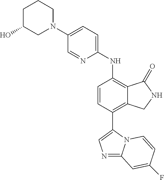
N1(C2=CC=C(NC3=C4C(=C(C5=CN=C6N5C=CC(F)=C6)C=C3)CNC4=O)N=C2)CCCC(O)C1
